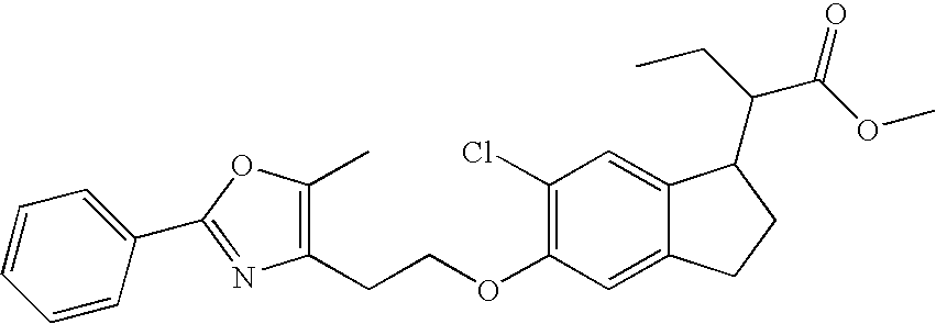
C1=CC(C2=NC(CCOC3=C(Cl)C=C4C(=C3)CCC4C(CC)C(OC)=O)=C(C)O2)=CC=C1
